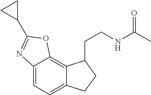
C12=CC=C3C(=C1OC(C1CC1)=N2)C(CCNC(C)=O)CC3
